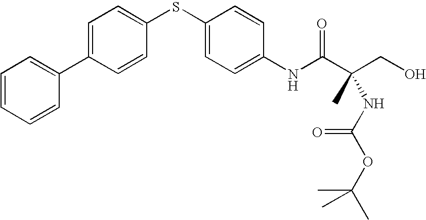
C1=C(C2=CC=CC=C2)C=CC(SC2=CC=C(NC(C(CO)(C)NC(OC(C)(C)C)=O)=O)C=C2)=C1
